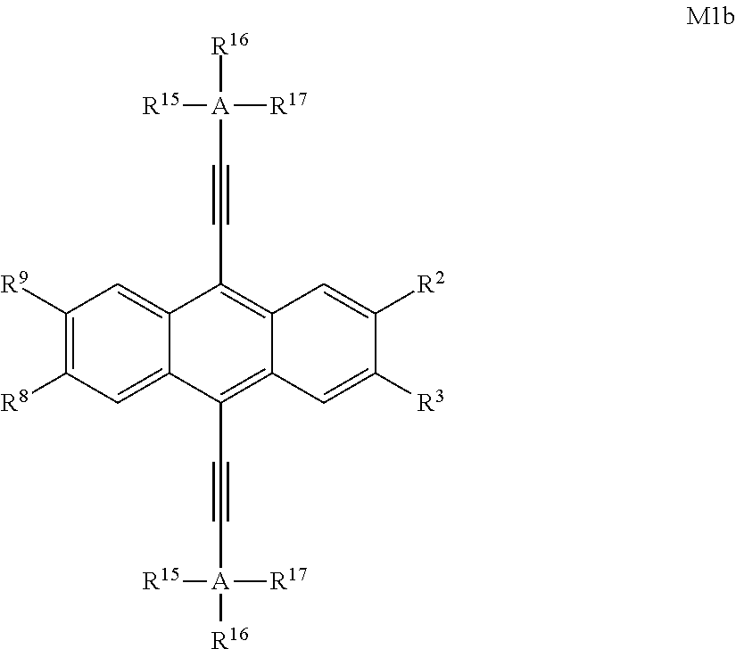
C1([R9])=C([R8])C=C2C(C#C[A]([R16])([R17])[R15])=C3C=C([R3])C([R2])=CC3=C(C#C[A]([R16])([R17])[R15])C2=C1
